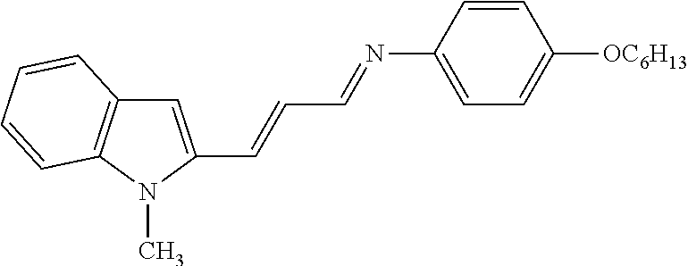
C1=C(C=CC=NC2=CC=C([OC6H13])C=C2)N(C)C2=C1C=CC=C2
